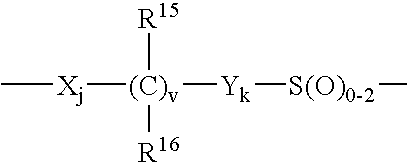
C[Xj][(C)v]([Yk][S(O)0-2]C)([R15])[R16]
